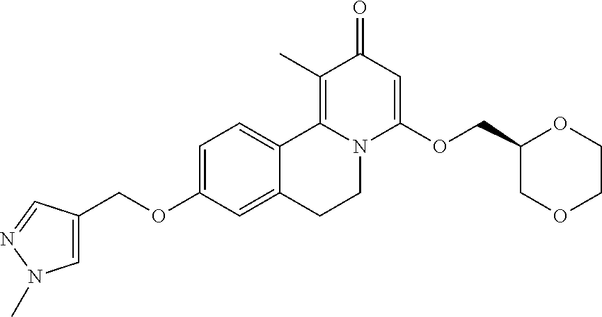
C1=C(OCC2=CN(C)N=C2)C=C2C(=C1)C1=C(C)C(=O)C=C(OCC3COCCO3)N1CC2
